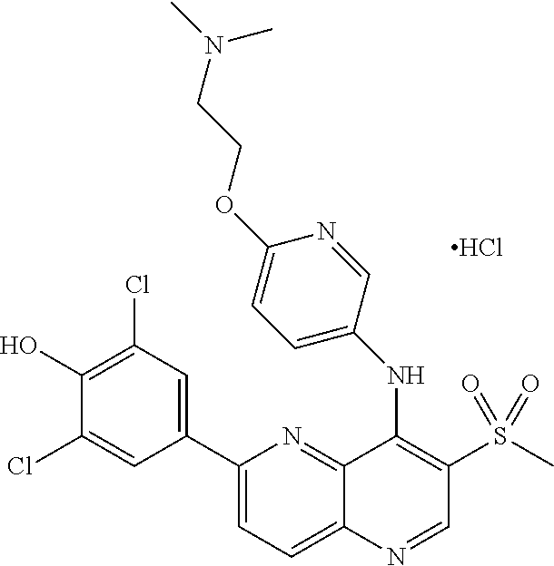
C1(C2=CC(Cl)=C(O)C(Cl)=C2)=CC=C2C(=N1)C(NC1=CC=C(OCCN(C)C)N=C1)=C(S(C)(=O)=O)C=N2.Cl
